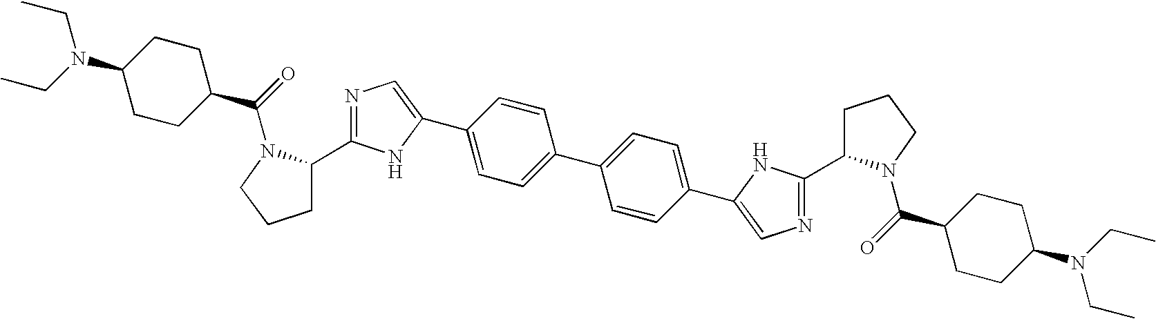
C1=C(C2=CN=C(C3CCCN3C(=O)C3CCC(N(CC)CC)CC3)N2)C=CC(C2=CC=C(C3=CN=C(C4CCCN4C(C4CCC(N(CC)CC)CC4)=O)N3)C=C2)=C1
